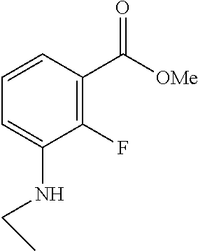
C1=CC(C([OMe])=O)=C(F)C(NCC)=C1
